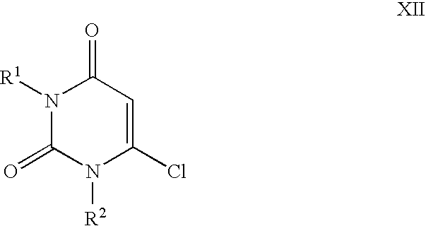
N1([R1])C(=O)N([R2])C(Cl)=CC1=O
